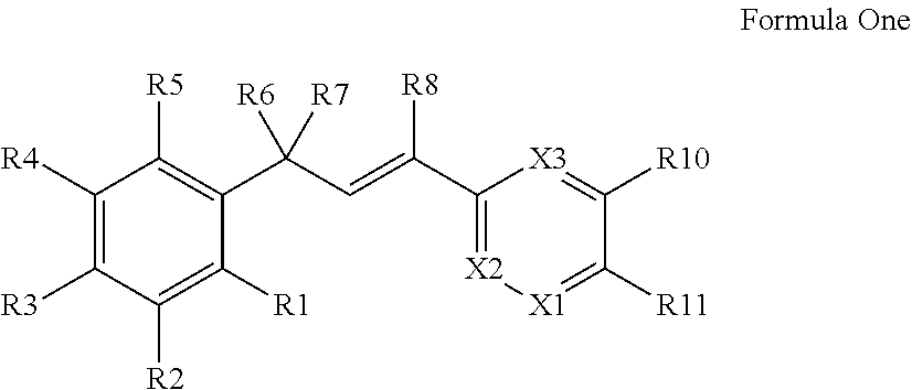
C1([R4])=C([R3])C([R2])=C([R1])C(C([R6])(C=C([R8])C2=[X2][X1]=C([R11])C([R10])=[X3]2)[R7])=C1[R5]
